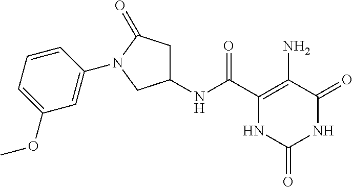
C1(NC(C2=C(N)C(=O)NC(=O)N2)=O)CC(=O)N(C2=CC(OC)=CC=C2)C1
